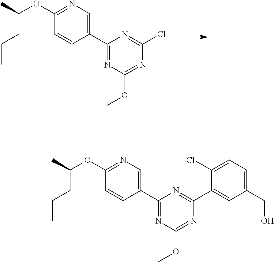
C1(OC(C)CCC)=NC=C(C2=NC(OC)=NC(Cl)=N2)C=C1.C1(OC(C)CCC)=NC=C(C2=NC(OC)=NC(C3=CC(CO)=CC=C3Cl)=N2)C=C1
